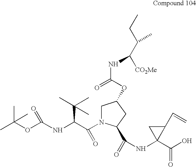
CC(OC(NC(C(=O)N1CC(OC(=O)NC(C(CC)C)[CO2Me])CC1C(=O)NC1(C(O)=O)C(C=C)C1)C(C)(C)C)=O)(C)C
